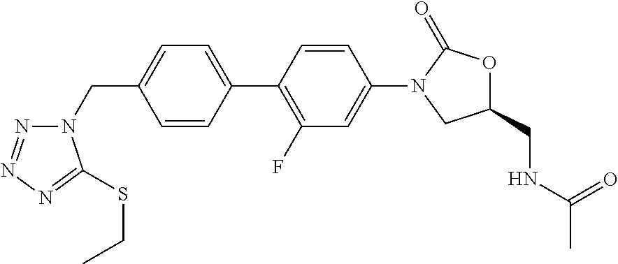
C1=C(C2=C(F)C=C(N3CC(CNC(=O)C)OC3=O)C=C2)C=CC(CN2N=NN=C2SCC)=C1
